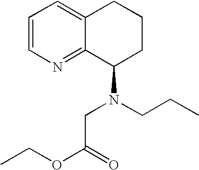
C1=CN=C2C(=C1)CCCC2N(CC(=O)OCC)CCC
